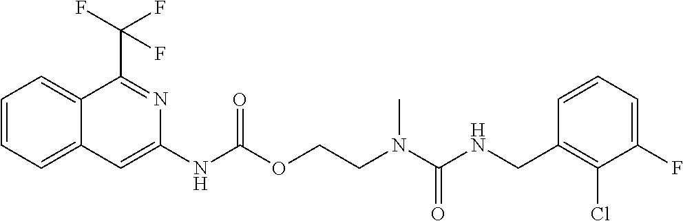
C1=CC(CNC(N(C)CCOC(NC2=CC3=CC=CC=C3C(C(F)(F)F)=N2)=O)=O)=C(Cl)C(F)=C1
